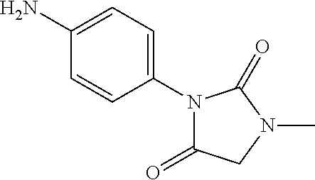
C1(N2C(=O)CN(C)C2=O)=CC=C(N)C=C1
